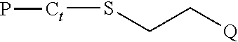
S(CC[Q])[Ct]P
